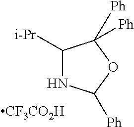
C1([i-Pr])NC([Ph])OC1([Ph])[Ph].[CF3CO2H]
